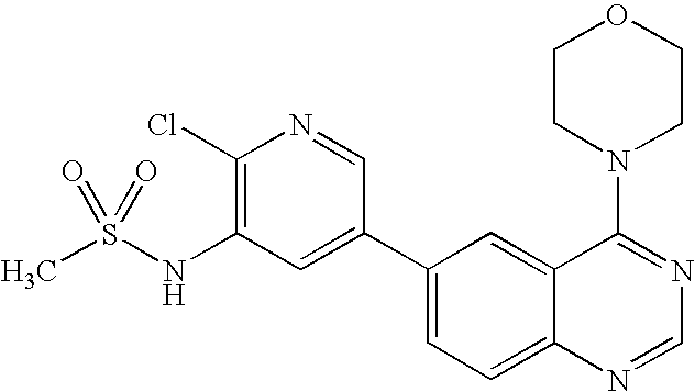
CS(NC1=C(Cl)N=CC(C2=CC=C3C(=C2)C(N2CCOCC2)=NC=N3)=C1)(=O)=O
